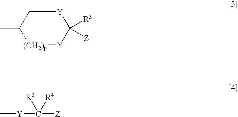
[(CH2)p]1[Y]C([R3])([Z])[Y]CC1C.C[Y]C([Z])([R3])[R4]
